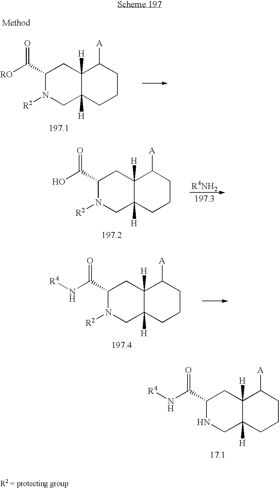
C1(C([RO])=O)N([R2])CC2([H])C([H])(C1)C([A])CCC2.C1(C(O)=O)N([R2])CC2([H])C([H])(C1)C([A])CCC2.C1(C(N[R4])=O)N([R2])CC2([H])C([H])(C1)C([A])CCC2.C1(C(N[R4])=O)NCC2([H])C([H])(C1)C([A])CCC2
